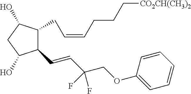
C1(C=CC(COC2=CC=CC=C2)(F)F)C(CC=CCCC[CO2CH(CH3)2])C(O)CC1O
